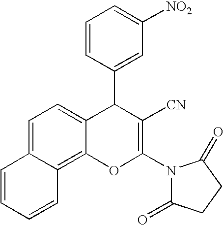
C1=C2C(=C3C(=C1)C=CC=C3)OC(N1C(=O)CCC1=O)=C([CN])C2C1=CC([NO2])=CC=C1
